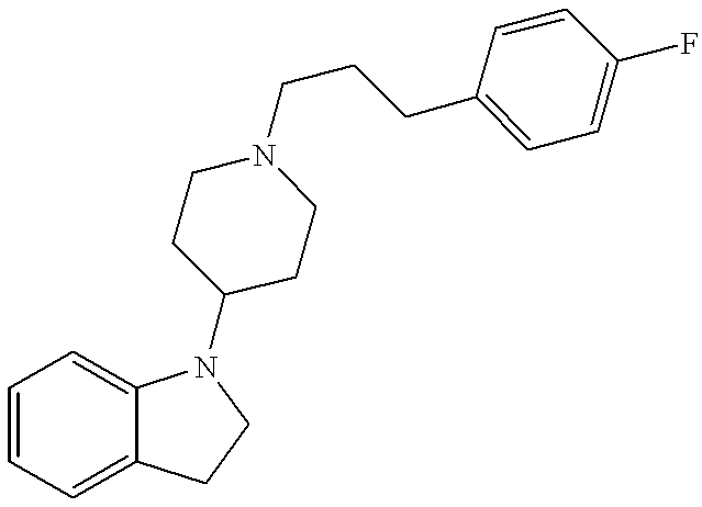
C1=CC=C2C(=C1)N(C1CCN(CCCC3=CC=C(F)C=C3)CC1)CC2
